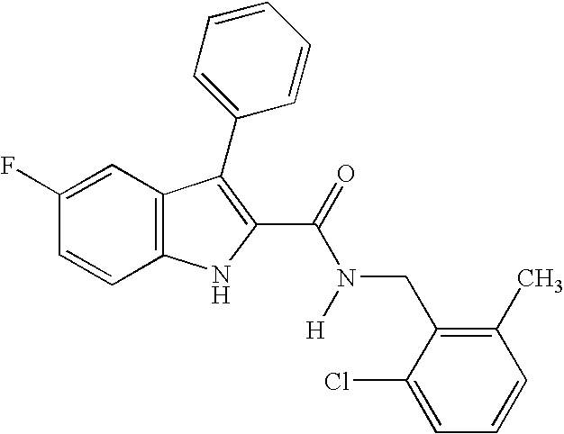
C12=C(C=CC(F)=C1)NC(C(=O)N([H])CC1=C(C)C=CC=C1Cl)=C2C1=CC=CC=C1
